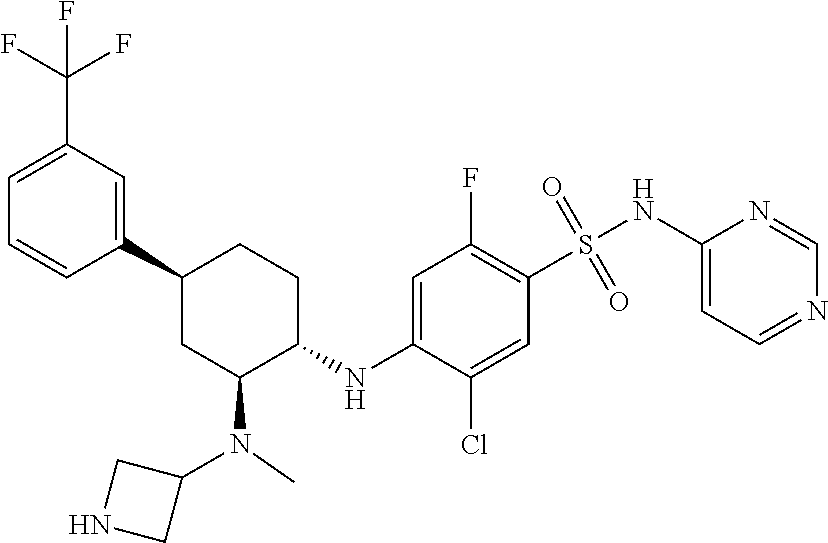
C1(C2CC(N(C)C3CNC3)C(NC3=CC(F)=C(S(=O)(=O)NC4=CC=NC=N4)C=C3Cl)CC2)=CC(C(F)(F)F)=CC=C1
